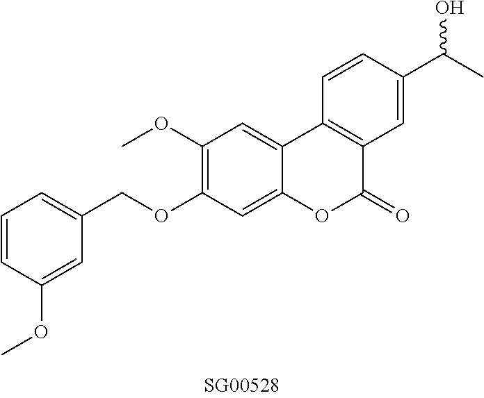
O(C1=C(OC)C=C2C(=C1)OC(=O)C1=C2C=CC(C(C)O)=C1)CC1=CC=CC(OC)=C1
